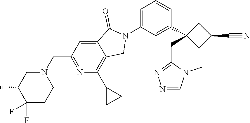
N1(CC2=NC(C3CC3)=C3C(=C2)C(=O)N(C2=CC=CC(C4(CC5=NN=CN5C)CC(C#N)C4)=C2)C3)CC(C)C(F)(F)CC1
